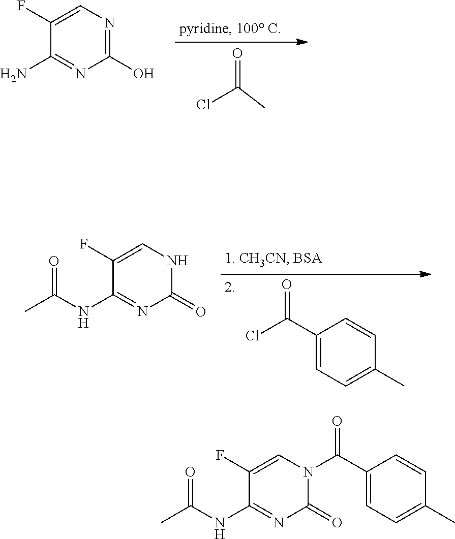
O=C(Cl)C.N1=C(O)N=C(N)C(F)=C1.C1(C(Cl)=O)=CC=C(C)C=C1.N1C(=O)N=C(NC(C)=O)C(F)=C1.N1(C(=O)C2=CC=C(C)C=C2)C(=O)N=C(NC(C)=O)C(F)=C1
